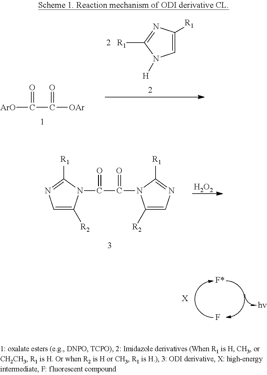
F.[X].[ArO]C(C([OAr])=O)=O.C1=C([R1])N=C([R1])N1[H].[H2O2].C1=C([R2])N(C(C(N2C([R2])=CN=C2[R1])=O)=O)C([R1])=N1
